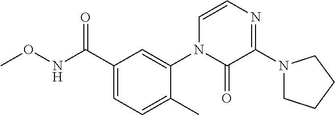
O(NC(C1=CC=C(C)C(N2C(=O)C(N3CCCC3)=NC=C2)=C1)=O)C
